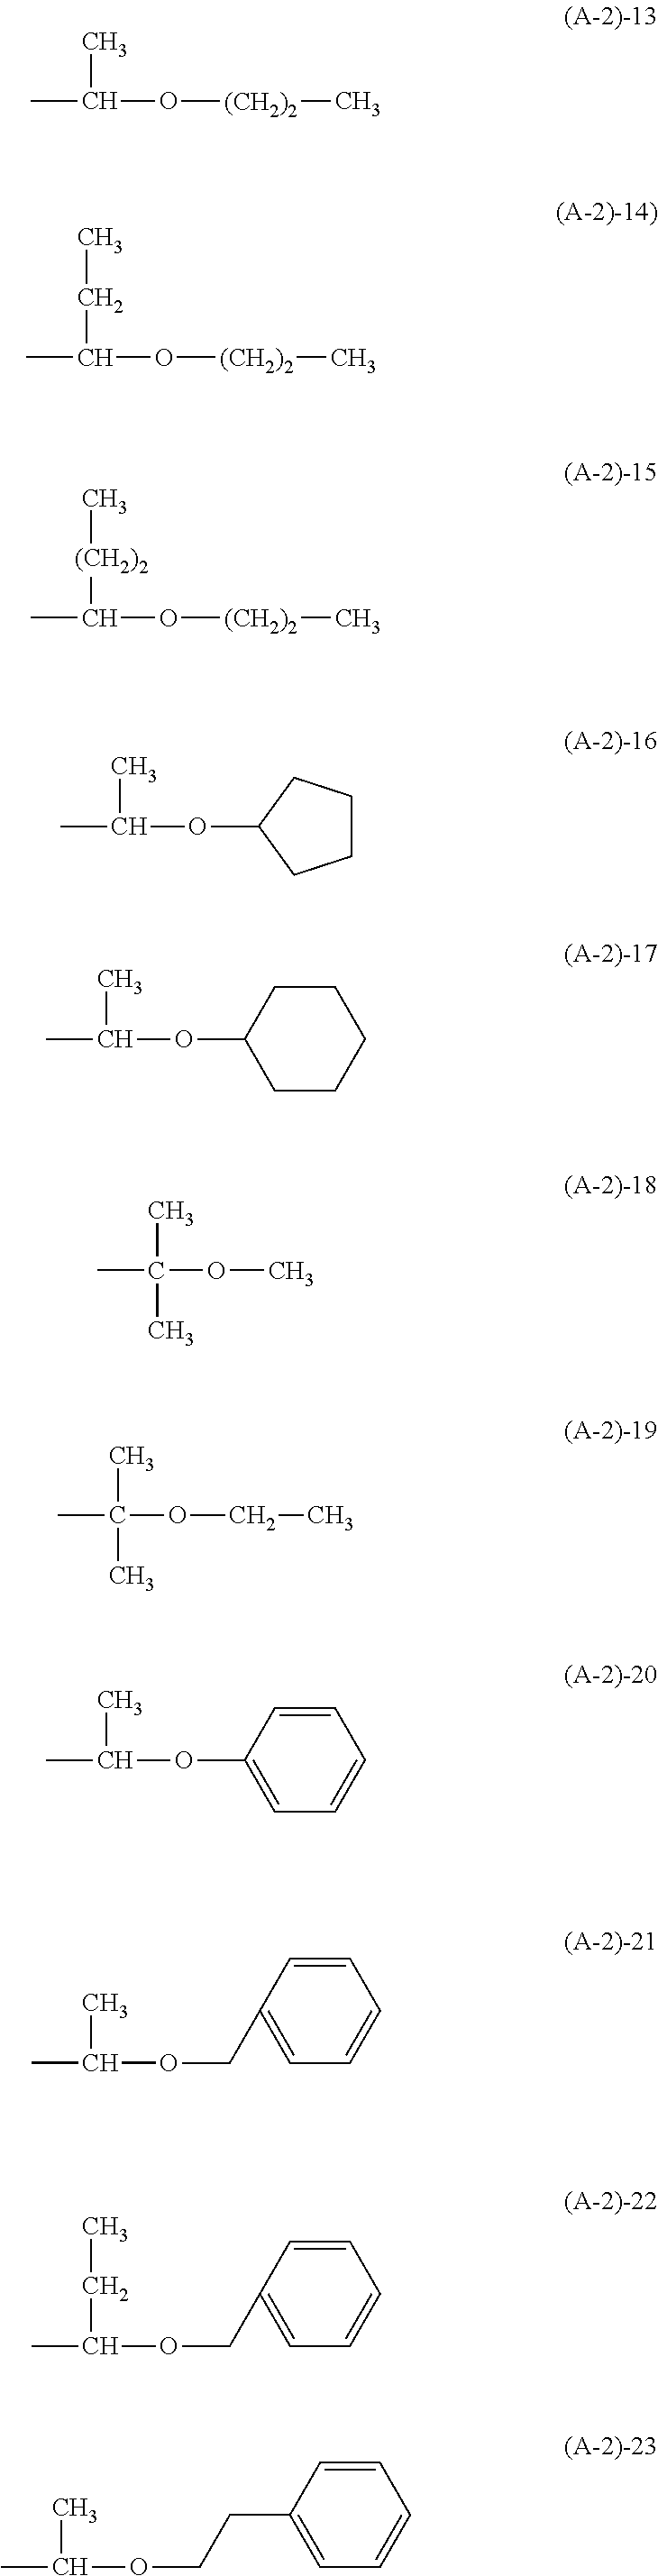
CC(C)O[(CH2)2]C.CC(CC)O[(CH2)2]C.CC([(CH2)2]C)O[(CH2)2]C.CC(C)OC1CCCC1.CC(C)OC1CCCCC1.CC(C)(OC)C.CC(C)(OCC)C.CC(C)OC1=CC=CC=C1.CC(C)OCC1=CC=CC=C1.CC(CC)OCC1=CC=CC=C1.CC(C)OCCC1=CC=CC=C1
